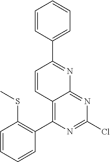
C12=C(C3=C(SC)C=CC=C3)N=C(Cl)N=C1N=C(C1=CC=CC=C1)C=C2
